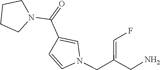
N1(CC(CN)=CF)C=CC(C(=O)N2CCCC2)=C1
